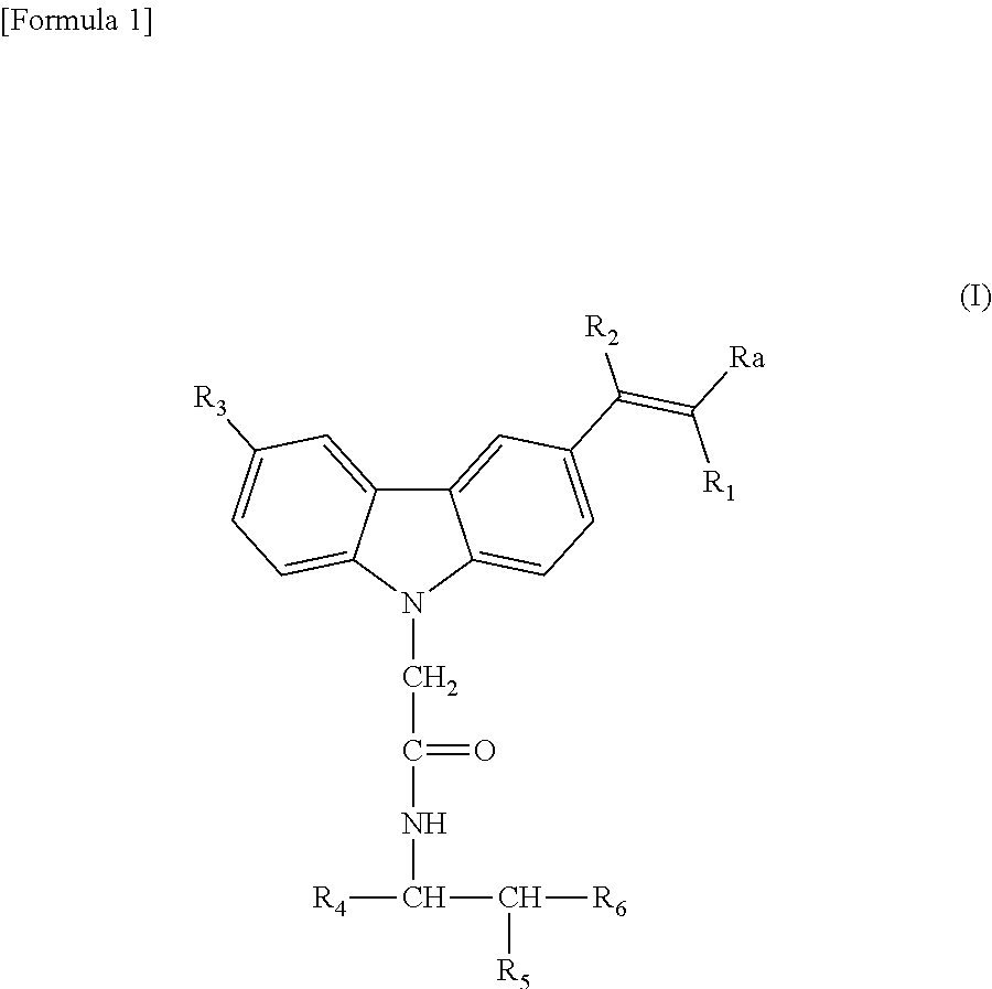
C12=CC(C(=C([R1])[Ra])[R2])=CC=C1N(CC(NC([R4])C([R6])[R5])=O)C1=CC=C([R3])C=C21
